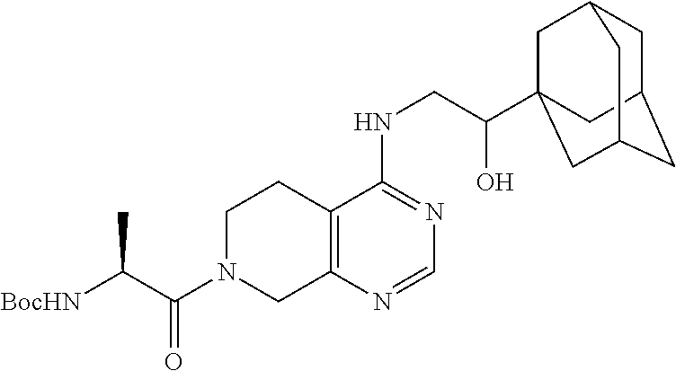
C(N1CC2=C(CC1)C(NCC(O)C13CC4CC(CC(C1)C4)C3)=NC=N2)(=O)C([BocHN])C
